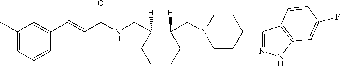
C1(C=CC(NCC2([H])C(CN3CCC(C4=NNC5=C4C=CC(F)=C5)CC3)([H])CCCC2)=O)=CC(C)=CC=C1
